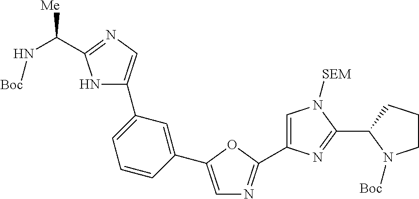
C1=C(C2=CC(C3=CN=C(C([Me])N[Boc])N3)=CC=C2)OC(C2=CN([SEM])C(C3N([Boc])CCC3)=N2)=N1
